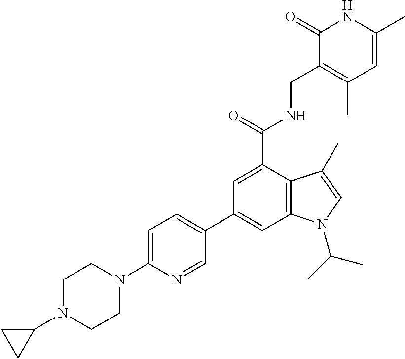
C1=C(C)NC(=O)C(CNC(C2=CC(C3=CC=C(N4CCN(C5CC5)CC4)N=C3)=CC3=C2C(C)=CN3C(C)C)=O)=C1C
